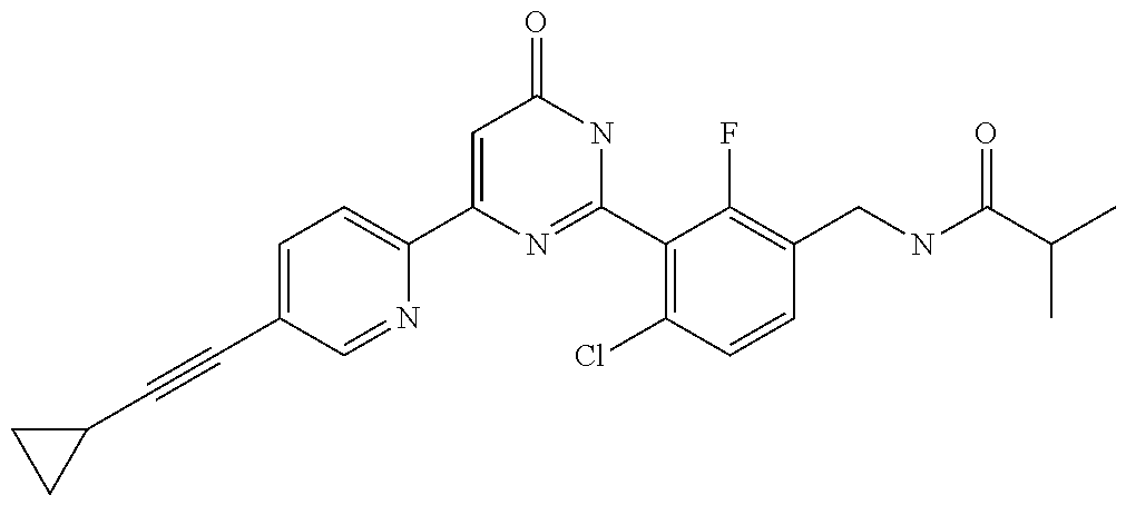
C1(C2=CC=C(C#CC3CC3)C=N2)=CC(=O)NC(C2=C(Cl)C=CC(CNC(C(C)C)=O)=C2F)=N1
